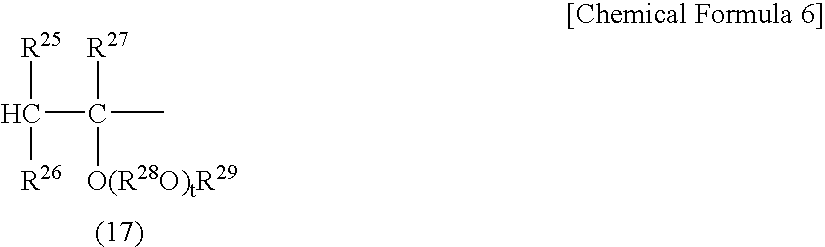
[R25]C([R26])C([R27])([O(R28O)tR29])C
